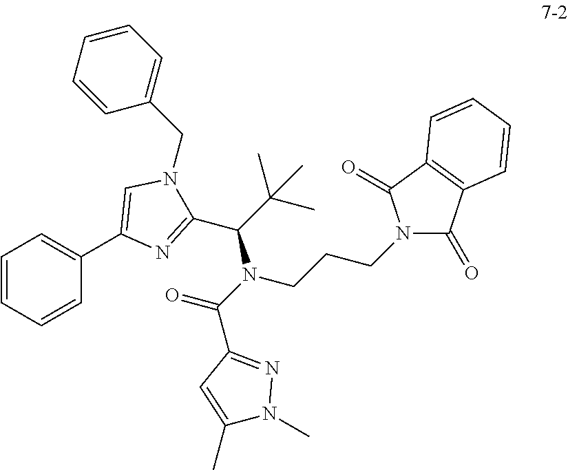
C1=CC=CC(C2=CN(CC3=CC=CC=C3)C(C(C(C)(C)C)N(CCCN3C(=O)C4=C(C3=O)C=CC=C4)C(C3=NN(C)C(C)=C3)=O)=N2)=C1
